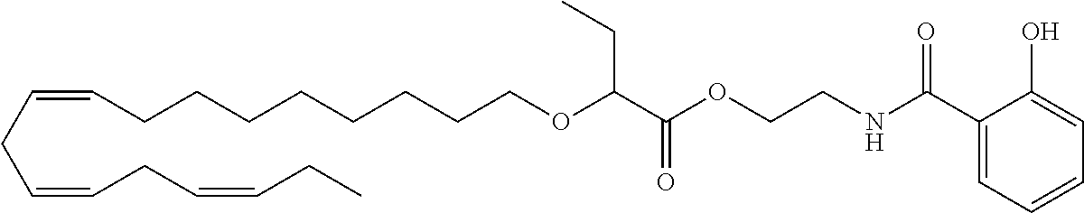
C(CCCOC(C(OCCNC(C1=CC=CC=C1O)=O)=O)CC)CCCCC=CCC=CCC=CCC
